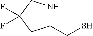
C1(CS)NCC(F)(F)C1
